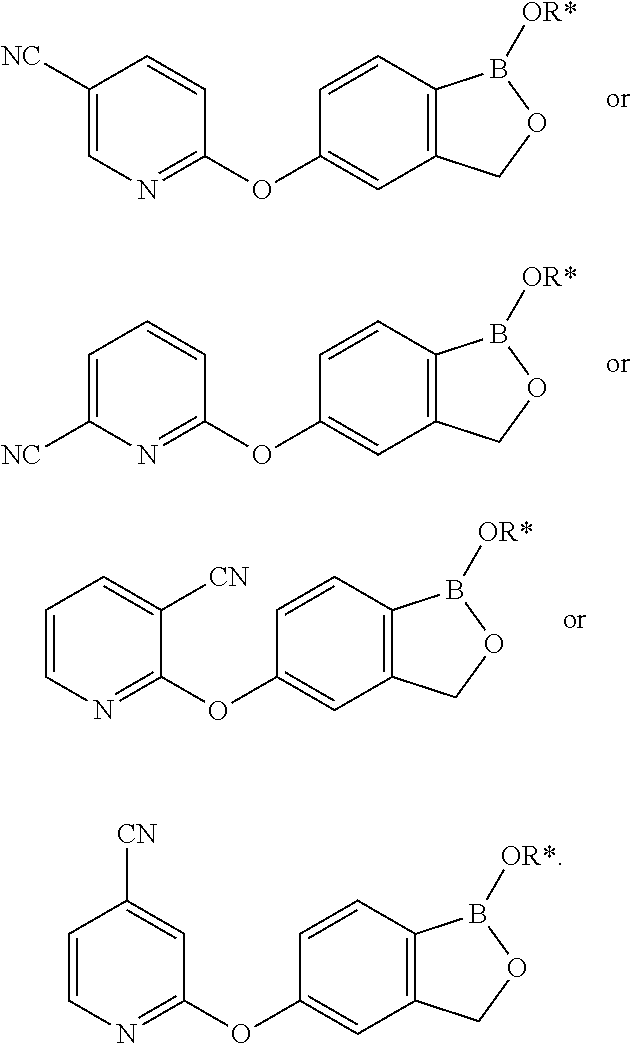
C1=CC2=C(C=C1OC1=NC=C([NC])C=C1)COB2[OR*].C1=CC2=C(C=C1OC1=NC([NC])=CC=C1)COB2[OR*].C1=CC2=C(C=C1OC1=NC=CC=C1[CN])COB2[OR*].C1=CC2=C(C=C1OC1=NC=CC([CN])=C1)COB2[OR*]
